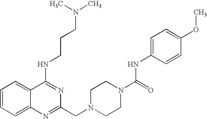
C1=CC=C2C(=C1)C(NCCCN(C)C)=NC(CN1CCN(C(=O)NC3=CC=C(OC)C=C3)CC1)=N2
